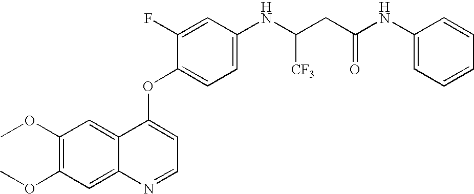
C1(OC)=C(OC)C=C2C(=C1)C(OC1=CC=C(NC(CC(NC3=CC=CC=C3)=O)[CF3])C=C1F)=CC=N2
